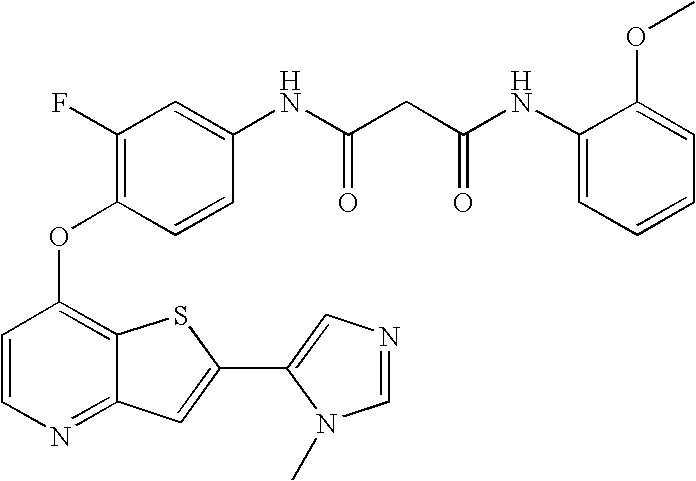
C1=CC(OC2=C(F)C=C(NC(CC(NC3=CC=CC=C3OC)=O)=O)C=C2)=C2C(=N1)C=C(C1=CN=CN1C)S2
